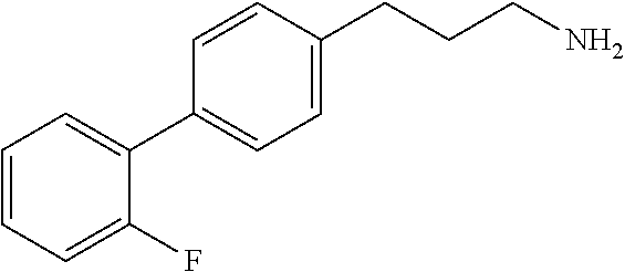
C1=CC=C(F)C(C2=CC=C(CCCN)C=C2)=C1
